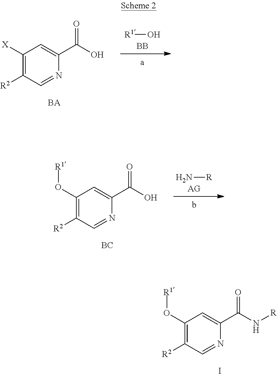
C1([X])=C([R2])C=NC(C(O)=O)=C1.[R1]O.[BB].C1(O[R1])=C([R2])C=NC(C(O)=O)=C1.N[R].[AG].[BC].C1(O[R1])=C([R2])C=NC(C(N[R])=O)=C1.I
